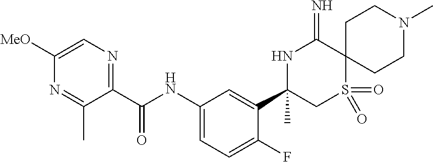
C1(C(NC2=CC=C(F)C(C3(C)CS(=O)(=O)C4(C(=N)N3)CCN(C)CC4)=C2)=O)=NC=C([MeO])N=C1C
